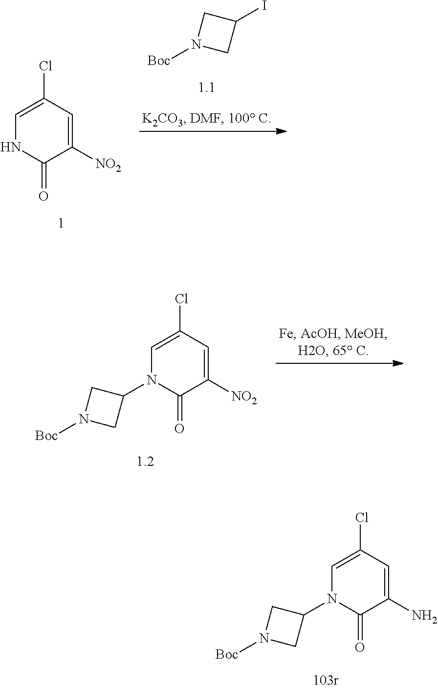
C1([NO2])=CC(Cl)=CNC1=O.N1([Boc])CC(I)C1.C1([NO2])=CC(Cl)=CN(C2CN([Boc])C2)C1=O.C1(N)=CC(Cl)=CN(C2CN([Boc])C2)C1=O
